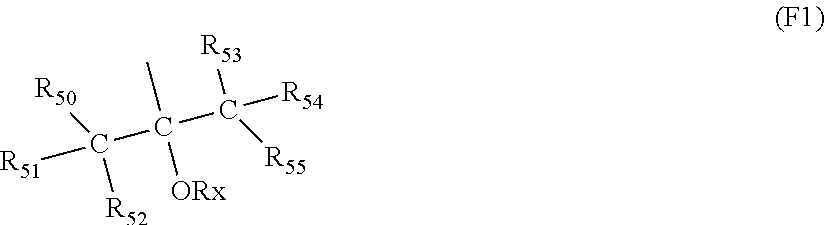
[R51]C(C(C([R54])([R53])[R55])([ORx])C)([R50])[R52]
